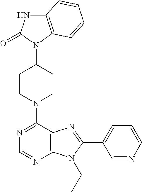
C12=C(N(C3CCN(C4=NC=NC5=C4N=C(C4=CC=CN=C4)N5CC)CC3)C(=O)N1)C=CC=C2
